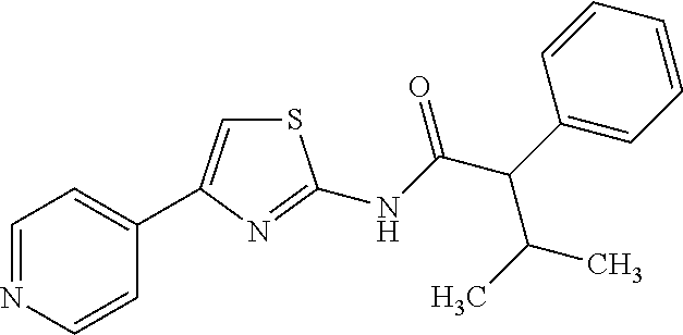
S1C=C(C2=CC=NC=C2)N=C1NC(C(C(C)C)C1=CC=CC=C1)=O
